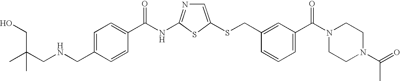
C1=C(SCC2=CC(C(N3CCN(C(=O)C)CC3)=O)=CC=C2)SC(NC(=O)C2=CC=C(CNCC(CO)(C)C)C=C2)=N1
